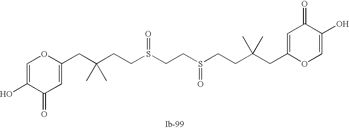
S(=O)(CCC(CC1=CC(=O)C(O)=CO1)(C)C)CCS(CCC(CC1=CC(=O)C(O)=CO1)(C)C)=O
